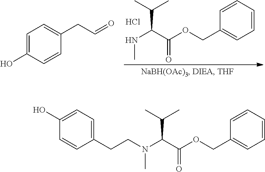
C1=CC=CC=C1COC(C(NC)C(C)C)=O.Cl.C1=C(O)C=CC(CC=O)=C1.C1(O)=CC=C(CCN(C(C(OCC2=CC=CC=C2)=O)C(C)C)C)C=C1
